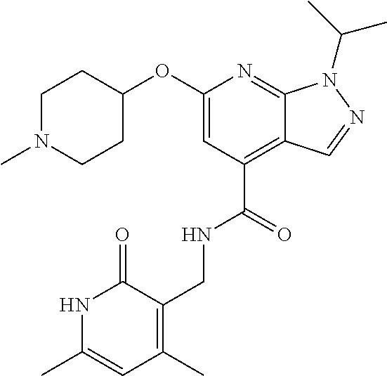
C1(OC2CCN(C)CC2)=CC(C(=O)NCC2=C(C)C=C(C)NC2=O)=C2C(=N1)N(C(C)C)N=C2
